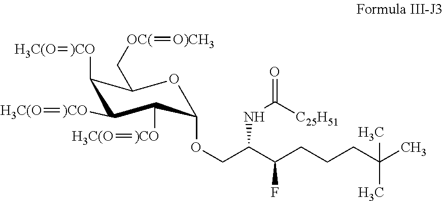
C(C(C(CCCC(C)(C)C)F)NC(=O)[C25H51])OC1OC(C[OC(]=[O)CH3])C([)CO]=[H3C(O])C([)CO]=[H3C(O])C1[)CO]=[H3C(O]
